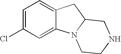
C1=C(Cl)C=C2C(=C1)CC1N2CCNC1
